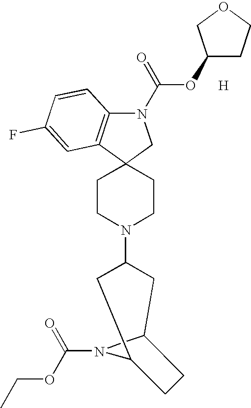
N1(C(OC2CCOC2)=O)C2=C(C3(C1)CCN(C1CC4N(C(OCC)=O)C(C1)CC4)CC3)C=C(F)C=C2.[H]
